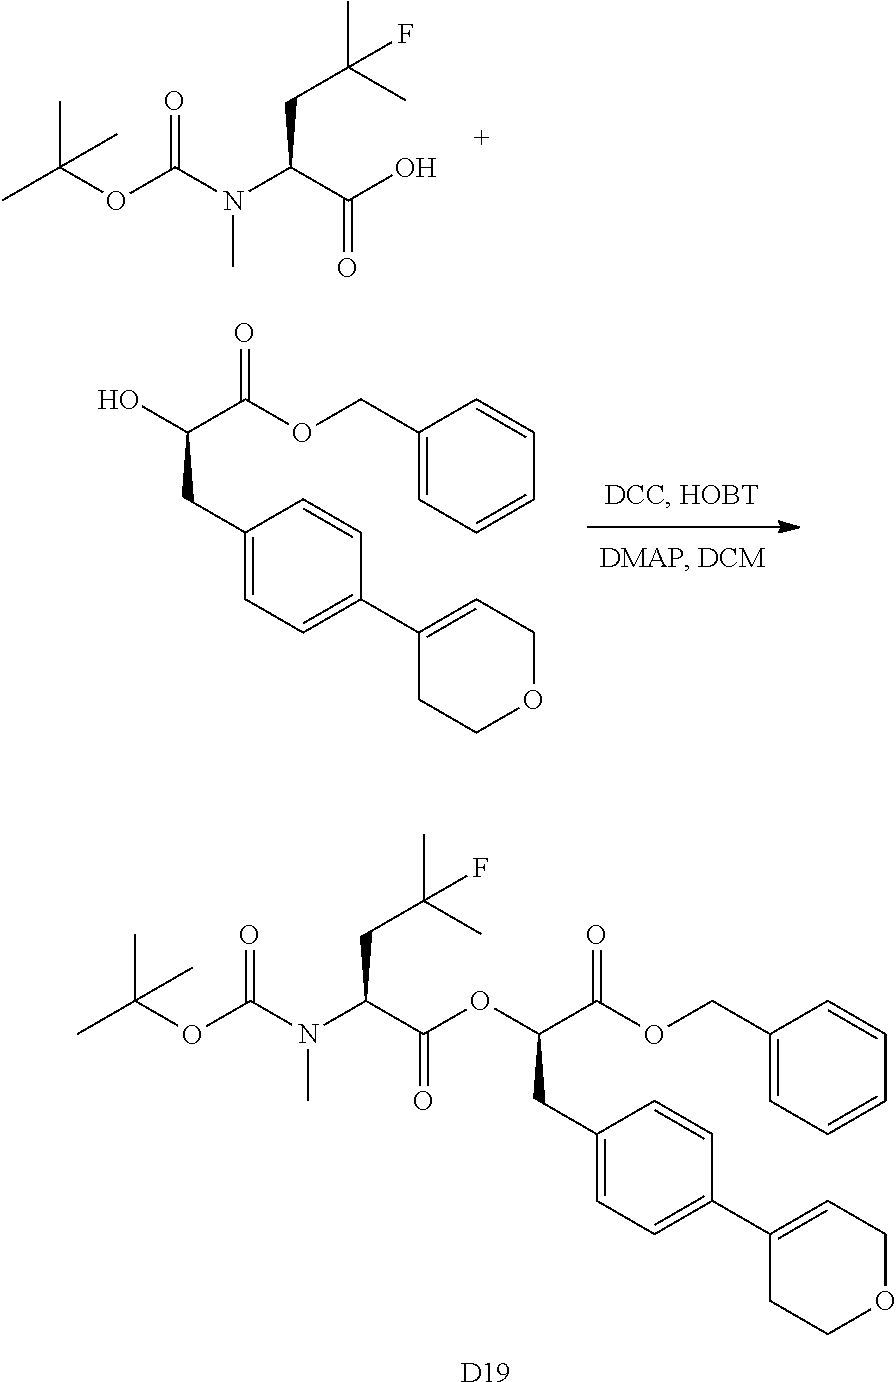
OC(C(N(C)C(OC(C)(C)C)=O)CC(C)(C)F)=O.C1(COC(C(CC2=CC=C(C3=CCOCC3)C=C2)O)=O)=CC=CC=C1.C1(COC(C(CC2=CC=C(C3=CCOCC3)C=C2)OC(C(N(C)C(OC(C)(C)C)=O)CC(C)(C)F)=O)=O)=CC=CC=C1.[D19]
